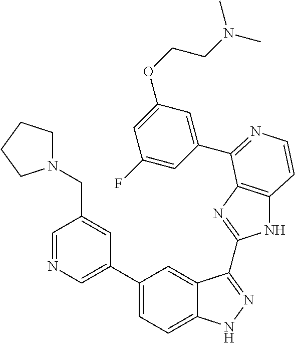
C1(C2=CN=CC(CN3CCCC3)=C2)=CC=C2C(=C1)C(C1=NC3=C(N1)C=CN=C3C1=CC(OCCN(C)C)=CC(F)=C1)=NN2
